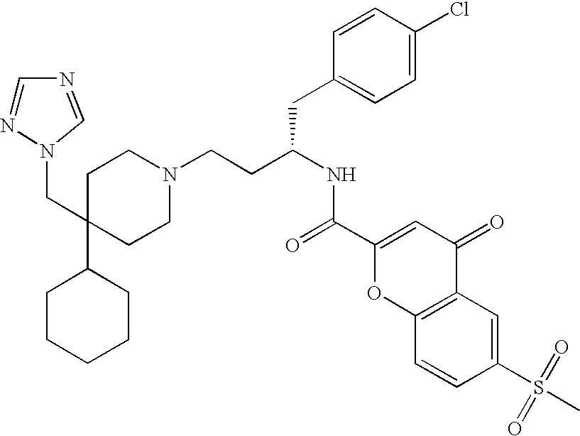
C1CCCCC1C1(CN2N=CN=C2)CCN(CCC(NC(=O)C2=CC(=O)C3=C(O2)C=CC(S(=O)(=O)C)=C3)CC2=CC=C(Cl)C=C2)CC1
